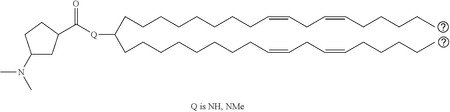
C(CCCCCCC=CCC=CCCCCC)CC(CCCCCCCCC=CCC=CCCCCC)[Q]C(=O)C1CC(N(C)C)CC1
